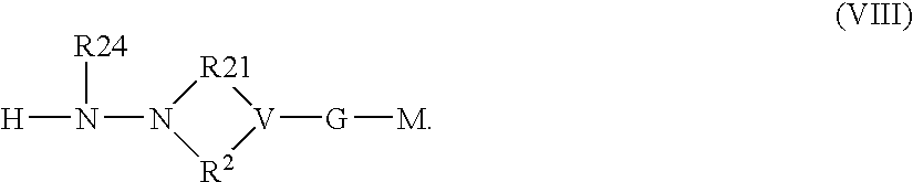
N1(N([H])[R24])[R2][V]([G][M])[R21]1
